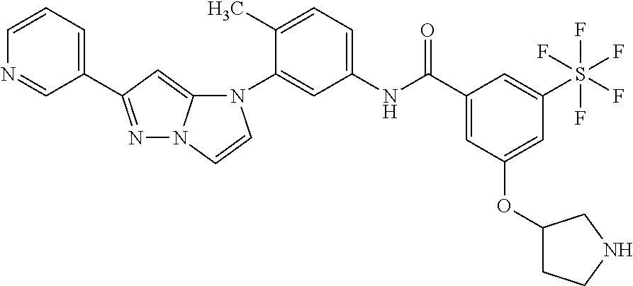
N1=C(C2=CC=CN=C2)C=C2N1C=CN2C1=CC(NC(C2=CC(OC3CCNC3)=CC(S(F)(F)(F)(F)F)=C2)=O)=CC=C1C
